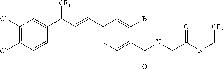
C1(Cl)=C(Cl)C=CC(C(C=CC2=CC=C(C(NCC(NC[CF3])=O)=O)C(Br)=C2)[CF3])=C1
